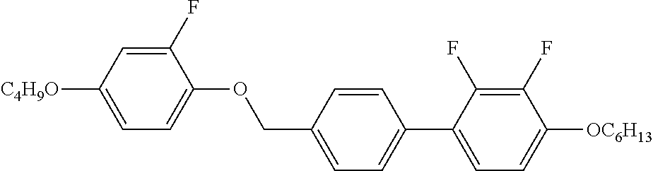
C1(F)=CC([C4H9O])=CC=C1OCC1=CC=C(C2=CC=C([OC6H13])C(F)=C2F)C=C1
